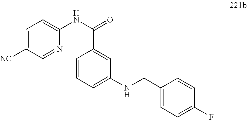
C1(CNC2=CC=CC(C(NC3=CC=C([NC])C=N3)=O)=C2)=CC=C(F)C=C1
